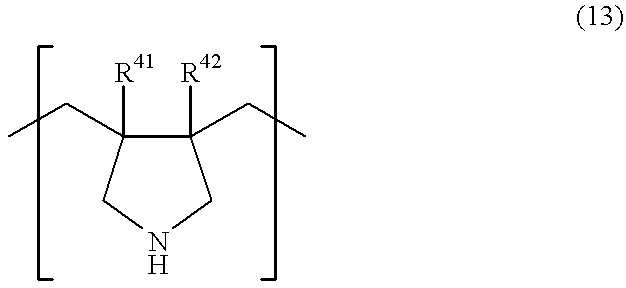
C1(CC)([R42])C(CC)([R41])CNC1
